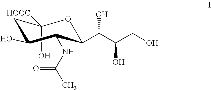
O1C(C(C(CO)O)O)C(NC(C)=O)C(O)CC1(O)[HOOC]
